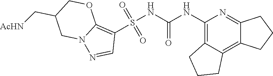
S(NC(NC1=C2C(=C3C(=N1)CCC3)CCC2)=O)(C1=C2N(N=C1)CC(C[AcHN])CO2)(=O)=O
